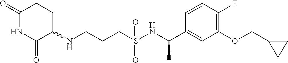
N(CCCS(NC(C1=CC(OCC2CC2)=C(F)C=C1)C)(=O)=O)C1CCC(=O)NC1=O
